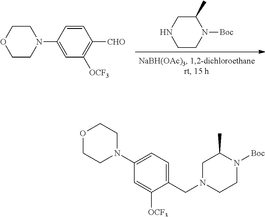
C1CN([Boc])C(C)CN1.C1=CC(N2CCOCC2)=CC([OCF3])=C1[CHO].C1CN([Boc])C(C)CN1CC1=CC=C(N2CCOCC2)C=C1[OCF3]
